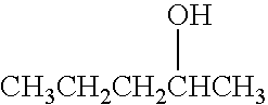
[CH3CH2CH2CHCH3]O
